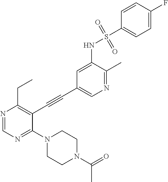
N1(C2=NC=NC(CC)=C2C#CC2=CN=C(C)C(NS(C3=CC=C(F)C=C3)(=O)=O)=C2)CCN(C(=O)C)CC1
